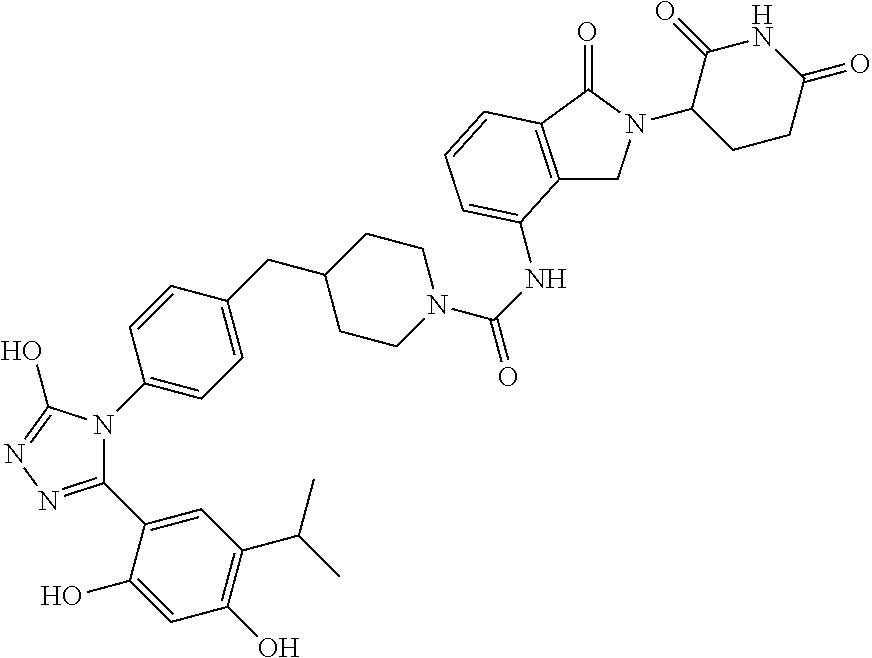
C1(C2=CC(C(C)C)=C(O)C=C2O)=NN=C(O)N1C1=CC=C(CC2CCN(C(=O)NC3=CC=CC4=C3CN(C3CCC(=O)NC3=O)C4=O)CC2)C=C1
